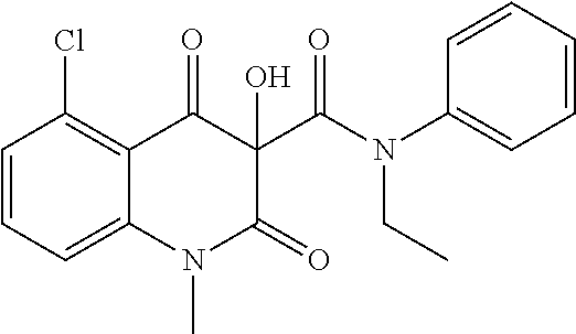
C1=CC=C2C(=C1Cl)C(=O)C(C(=O)N(CC)C1=CC=CC=C1)(O)C(=O)N2C
